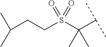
C(S(C(C(C)C)(C)C)(=O)=O)CC(C)C
